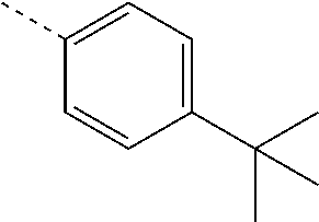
C(C)(C1=CC=C(C)C=C1)(C)C
